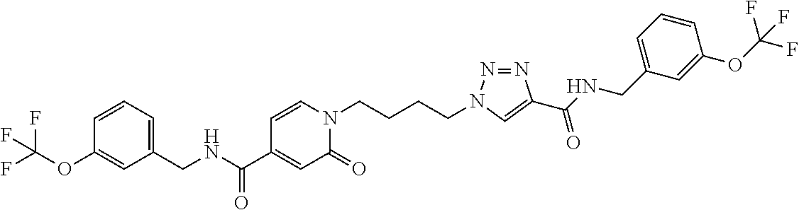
N(C(C1=CC(=O)N(CCCCN2N=NC(C(NCC3=CC=CC(OC(F)(F)F)=C3)=O)=C2)C=C1)=O)CC1=CC=CC(OC(F)(F)F)=C1
